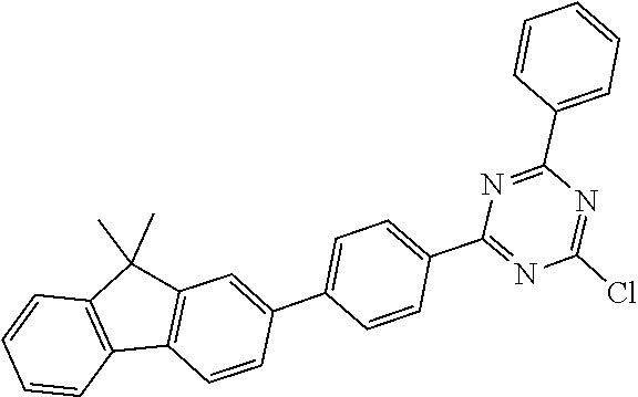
ClC1=NC(C2=CC=CC=C2)=NC(C2=CC=C(C3=CC4=C(C=C3)C3=C(C=CC=C3)C4(C)C)C=C2)=N1
